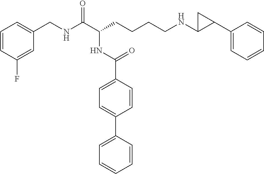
C1=CC(F)=CC(CNC(C(CCCCNC2C(C3=CC=CC=C3)C2)NC(C2=CC=C(C3=CC=CC=C3)C=C2)=O)=O)=C1
